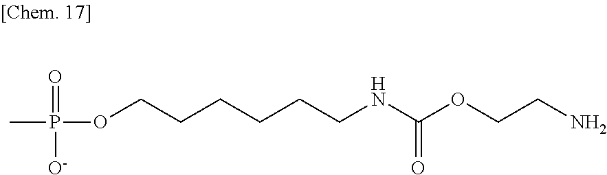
C(=O)(NCCCCCCOP(C)(=O)[O-])OCCN
